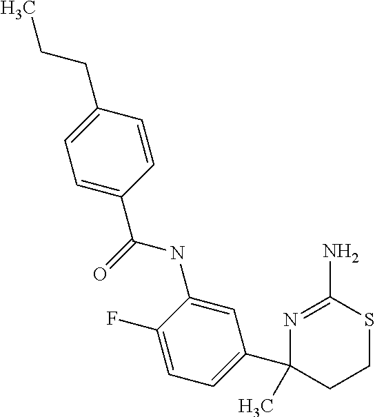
N1=C(N)SCCC1(C1=CC=C(F)C(NC(=O)C2=CC=C(CCC)C=C2)=C1)C
